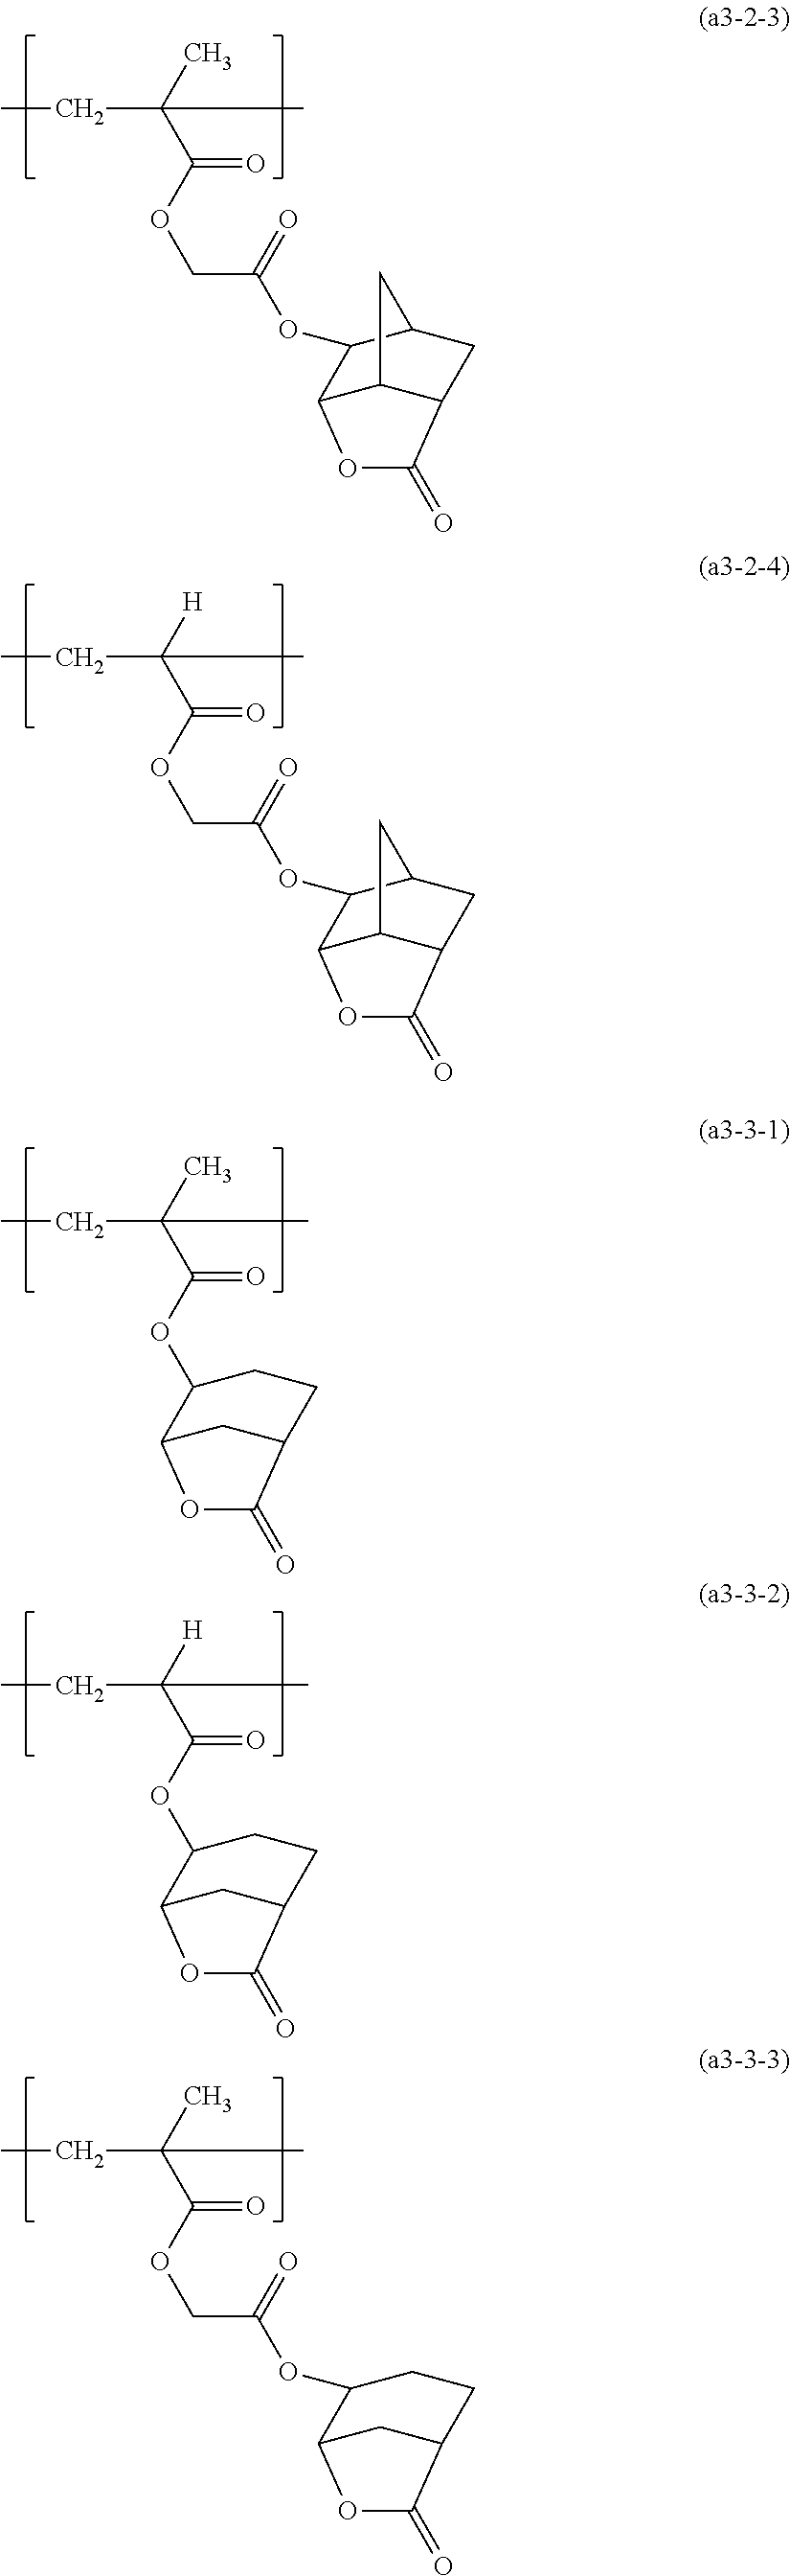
CC(C(OCC(OC1C2CC3C(=O)OC1C3C2)=O)=O)(CC)C.[H]C(C(OCC(OC1C2CC3C(=O)OC1C3C2)=O)=O)(CC)C.CC(C(OC1CCC2C(=O)OC1C2)=O)(CC)C.[H]C(C(OC1CCC2C(=O)OC1C2)=O)(CC)C.CC(C(OCC(OC1CCC2C(=O)OC1C2)=O)=O)(CC)C
